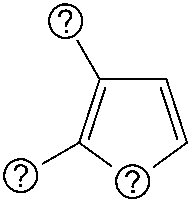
C1=CCC(C)=C1C
